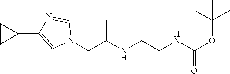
N1(CC(NCCNC(OC(C)(C)C)=O)C)C=NC(C2CC2)=C1
